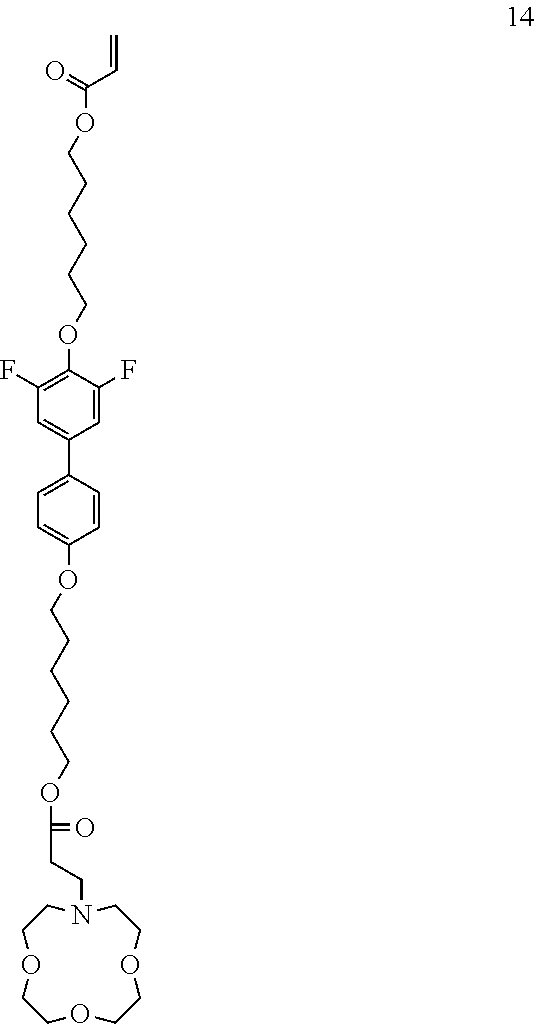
C1=CC(C2=CC(F)=C(OCCCCCCOC(C=C)=O)C(F)=C2)=CC=C1OCCCCCCOC(=O)CCN1CCOCCOCCOCC1
